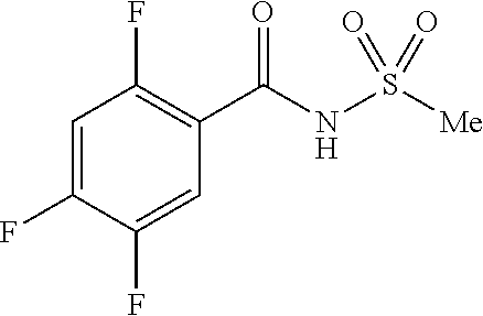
C1(C(NS([Me])(=O)=O)=O)=C(F)C=C(F)C(F)=C1
